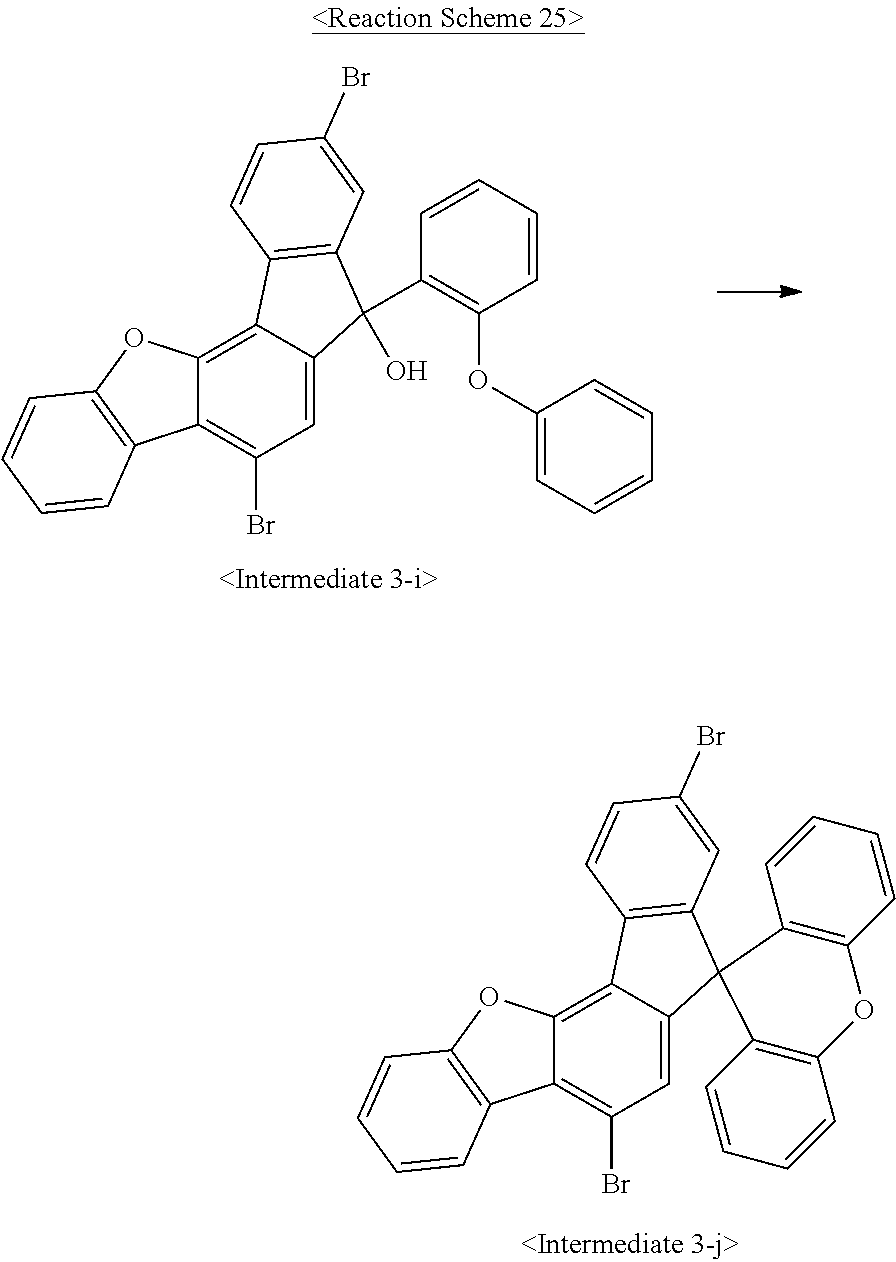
C12=C3C(=C(Br)C=C1C(O)(C1=C(OC4=CC=CC=C4)C=CC=C1)C1=C2C=CC(Br)=C1)C1=C(O3)C=CC=C1.C12=C3C(=C(Br)C=C1C1(C4=C2C=CC(Br)=C4)C2=C(OC4=C1C=CC=C4)C=CC=C2)C1=C(O3)C=CC=C1
